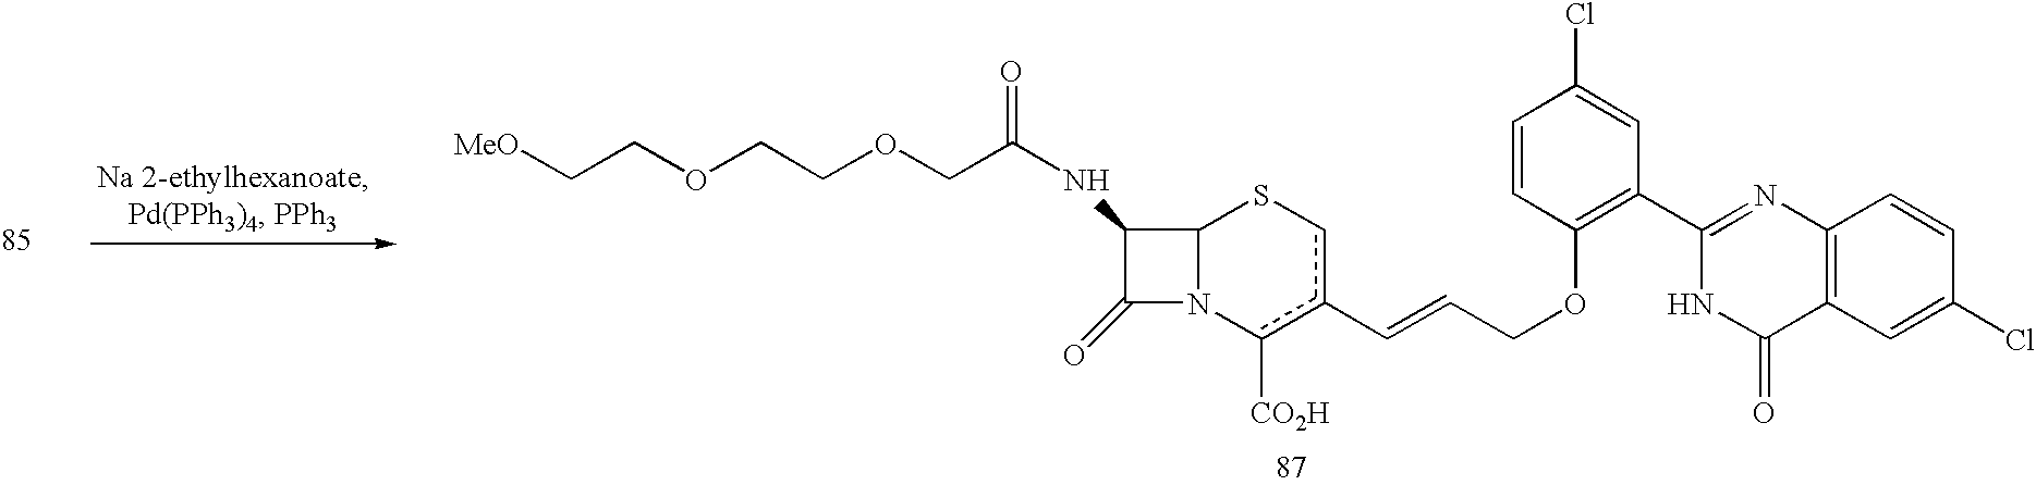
C1(NC(COCCOCC[MeO])=O)C(=O)N2C1Scc(C=CCOC1=C(C3=NC4=C(C(=O)N3)C=C(Cl)C=C4)C=C(Cl)C=C1)c2[CO2H]
